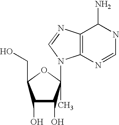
N1C=NC2=C(C1N)N=CN2C1(C)OC(CO)C(O)C1O
